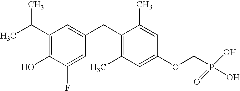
C1(C(C)C)=C(O)C(F)=CC(CC2=C(C)C=C(OCP(=O)(O)O)C=C2C)=C1
